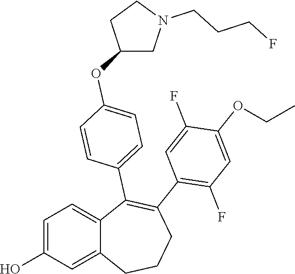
C1=C(O)C=C2C(=C1)C(C1=CC=C(OC3CN(CCCF)CC3)C=C1)=C(C1=C(F)C=C(OCC)C(F)=C1)CCC2
